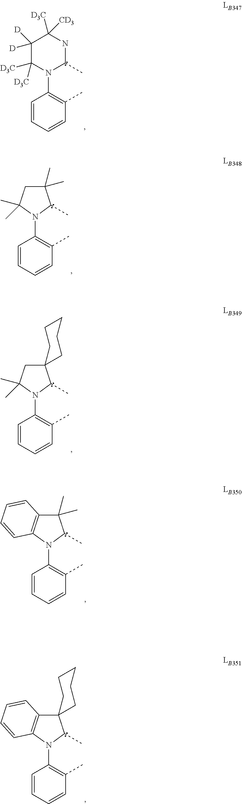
C1=CC=CC(C)=C1N1C(C)NC([D3C])([CD3])C([D])([D])C1([D3C])[D3C].C1=CC=CC(C)=C1N1C(C)C(C)(C)CC1(C)C.C1=CC=CC(C)=C1N1C(C)C2(CC1(C)C)CCCCC2.C1=CC=CC(C)=C1N1C(C)C(C)(C)C2=C1C=CC=C2.C1=CC=CC(C)=C1N1C(C)C2(C3=C1C=CC=C3)CCCCC2
